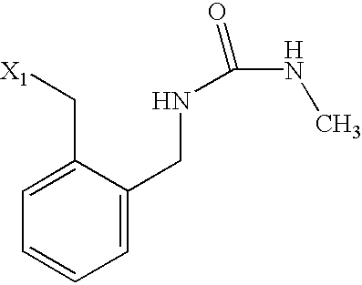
C1=C(C[X1])C(CNC(NC)=O)=CC=C1
